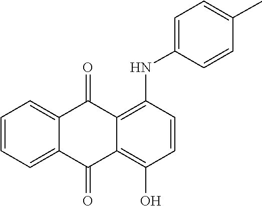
N(C1=CC=C(C)C=C1)C1=C2C(=C(O)C=C1)C(=O)C1=CC=CC=C1C2=O
